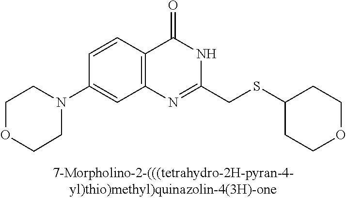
C1(N2CCOCC2)=CC2=C(C=C1)C(=O)NC(CSC1CCOCC1)=N2
